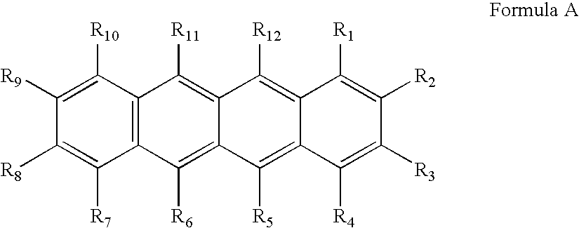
C12=C(C([R10])=C([R9])C([R8])=C1[R7])C([R11])=C1C(=C2[R6])C([R5])=C2C(=C1[R12])C([R1])=C([R2])C([R3])=C2[R4]
